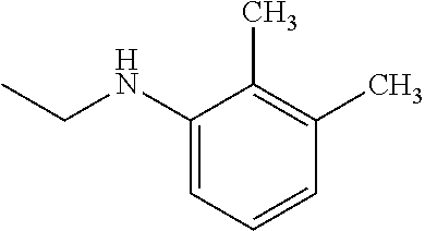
C1(NCC)=CC=CC(C)=C1C
